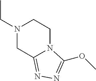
N1(CC)CCN2C(=NN=C2OC)C1
